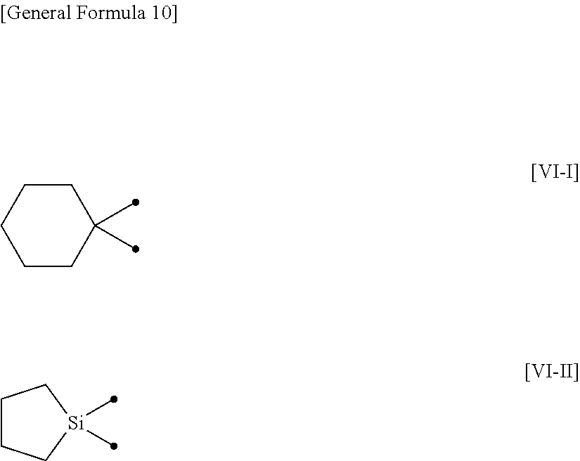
C1CCCCC1(C)C.C1CC[Si](C)(C)C1
